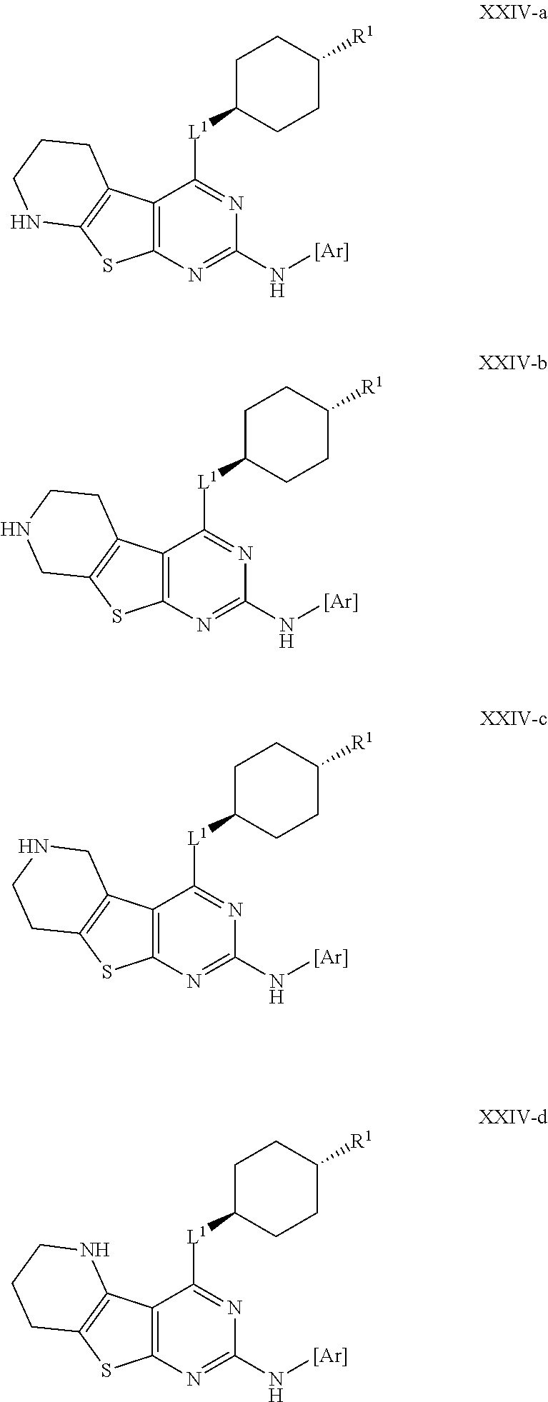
C12=C(N=C(N[Ar])N=C1[L1]C1CCC([R1])CC1)SC1=C2CCCN1.C12=C(N=C(N[Ar])N=C1[L1]C1CCC([R1])CC1)SC1=C2CCNC1.C12=C(N=C(N[Ar])N=C1[L1]C1CCC([R1])CC1)SC1=C2CNCC1.C12=C(N=C(N[Ar])N=C1[L1]C1CCC([R1])CC1)SC1=C2NCCC1
